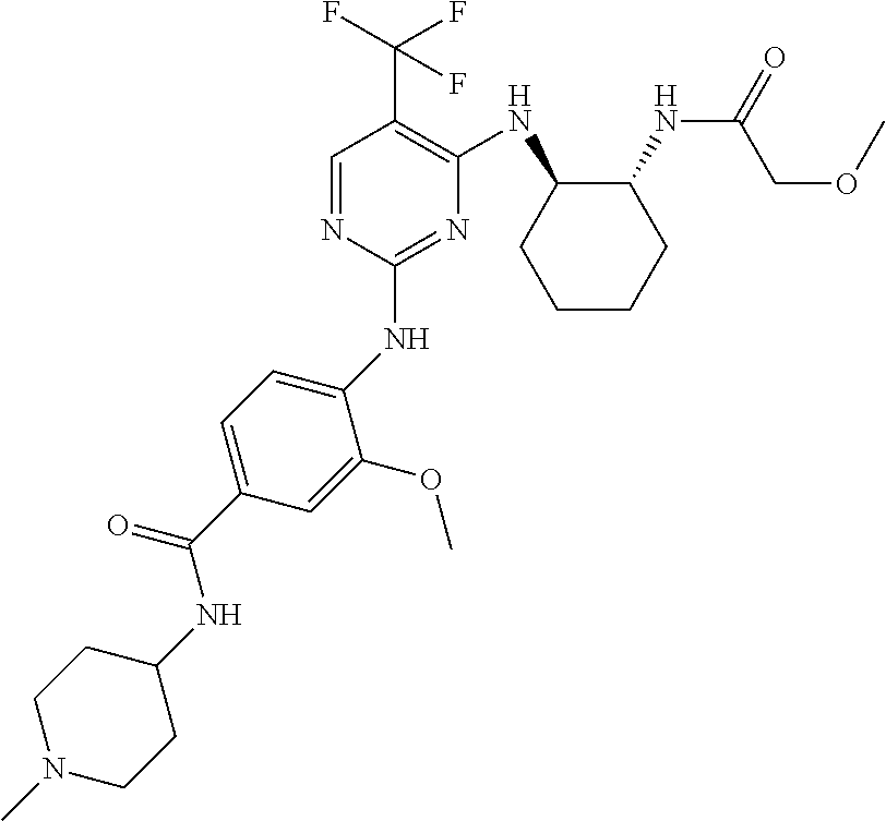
C1(NC2=CC=C(C(NC3CCN(C)CC3)=O)C=C2OC)=NC(NC2CCCCC2NC(=O)COC)=C(C(F)(F)F)C=N1
